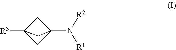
C1C2([R3])CC1(N([R2])[R1])C2
